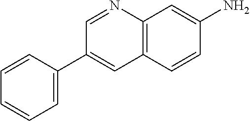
C1=CC(C2=CC3=C(N=C2)C=C(N)C=C3)=CC=C1
